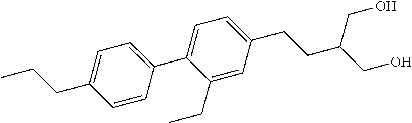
C1=CC(C2=CC=C(CCC(CO)CO)C=C2CC)=CC=C1CCC
